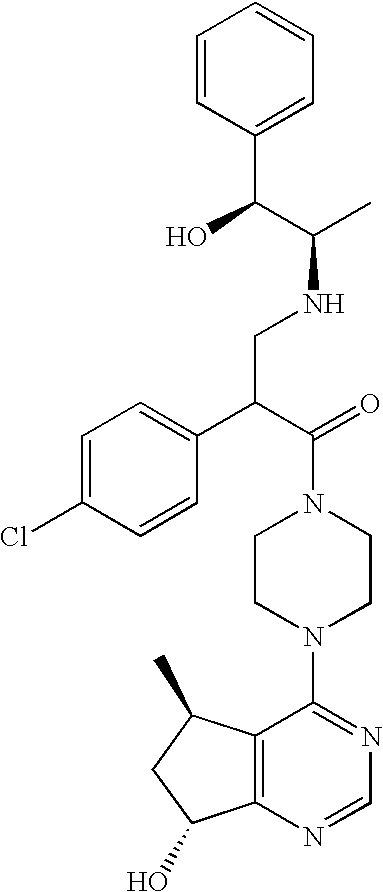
C12=C(N=CN=C1N1CCN(C(=O)C(CNC(C)C(C3=CC=CC=C3)O)C3=CC=C(Cl)C=C3)CC1)C(O)CC2C
